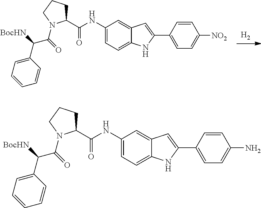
[H2].C1(NC(C2CCCN2C(=O)C([BocHN])C2=CC=CC=C2)=O)=CC=C2C(=C1)C=C(C1=CC=C([NO2])C=C1)N2.C1(NC(C2CCCN2C(=O)C([BocHN])C2=CC=CC=C2)=O)=CC=C2C(=C1)C=C(C1=CC=C(N)C=C1)N2
